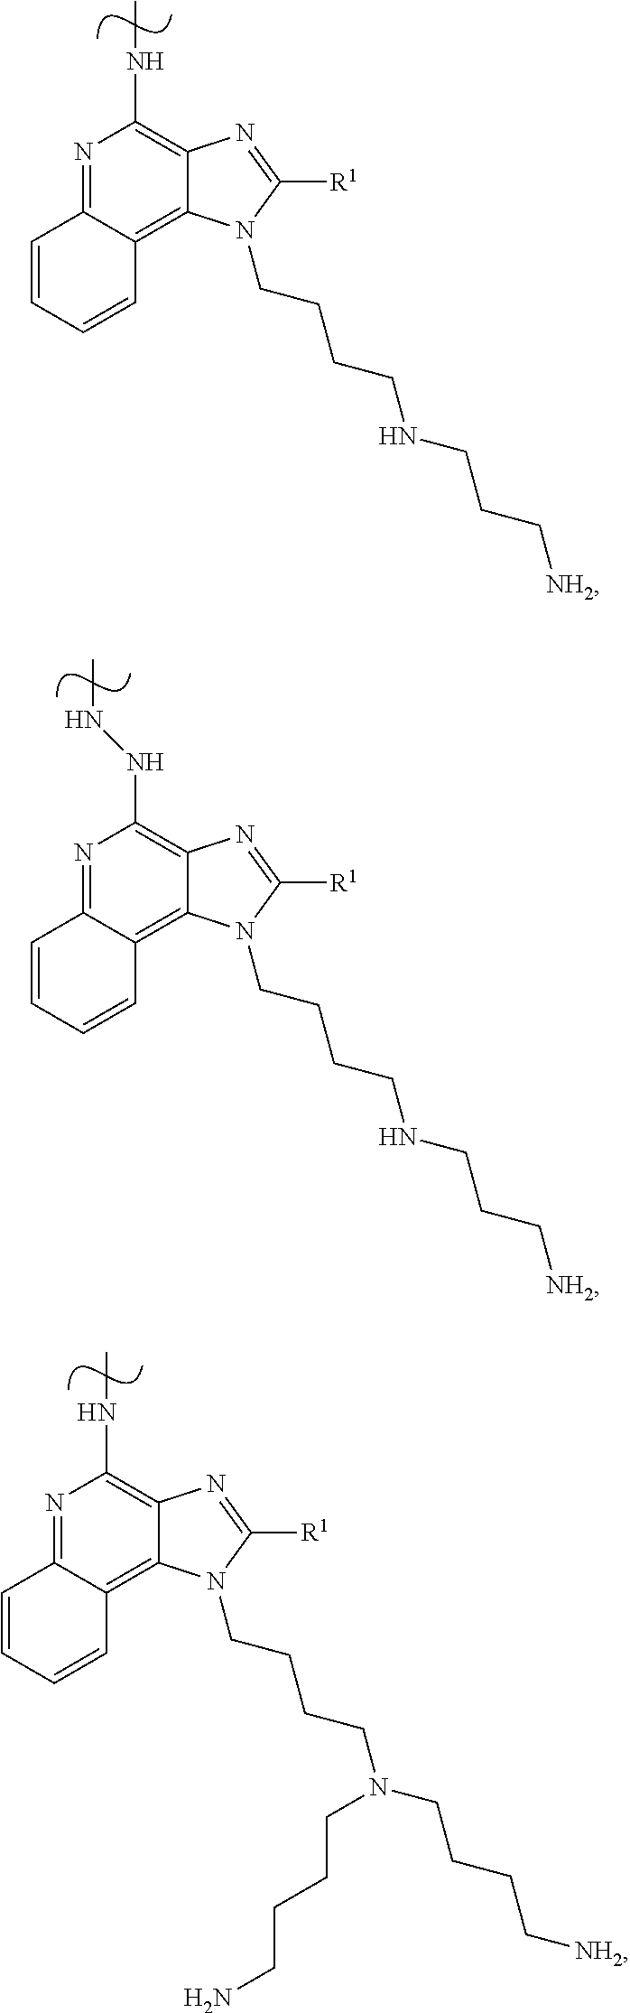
N1=C2C(=C3C(=C1NNC)N=C([R1])N3CCCCNCCC[NH2])C=CC=C2.N1=C2C(=C3C(=C1NC)N=C([R1])N3CCCCNCCC[NH2])C=CC=C2.N1=C2C(=C3C(=C1NC)N=C([R1])N3CCCCN(CCCC[NH2])CCCCN)C=CC=C2
